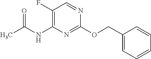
C1(COC2=NC(NC(C)=O)=C(F)C=N2)=CC=CC=C1
